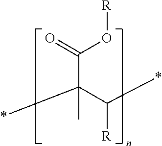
C(C(C(*)[R])(*)C)(=O)O[R]
